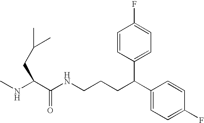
CNC(C(NCCCC(C1=CC=C(F)C=C1)C1=CC=C(F)C=C1)=O)CC(C)C
